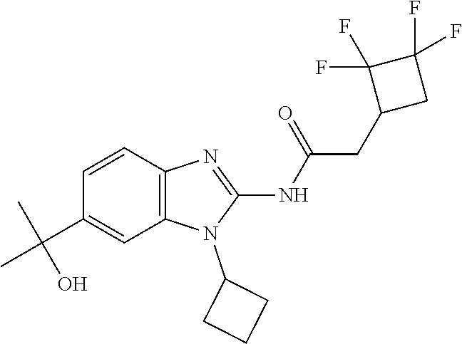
C1=CC2=C(C=C1C(C)(O)C)N(C1CCC1)C(NC(=O)CC1CC(F)(F)C1(F)F)=N2
